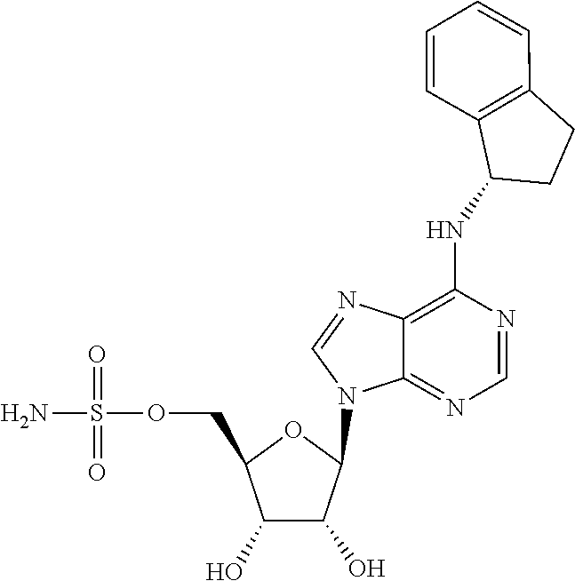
C1(O)C(O)C(N2C3=NC=NC(NC4CCC5=C4C=CC=C5)=C3N=C2)OC1COS(N)(=O)=O
